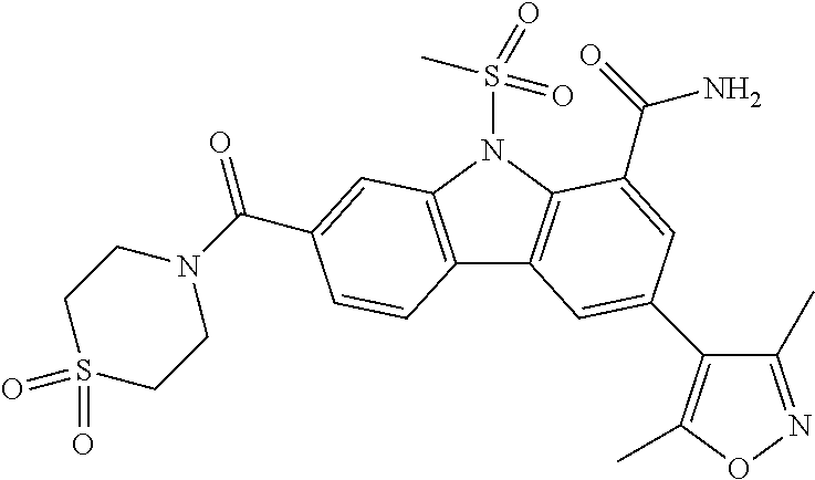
C12=C(N(S(C)(=O)=O)C3=C1C=C(C1=C(C)ON=C1C)C=C3C(=O)N)C=C(C(N1CCS(=O)(=O)CC1)=O)C=C2
